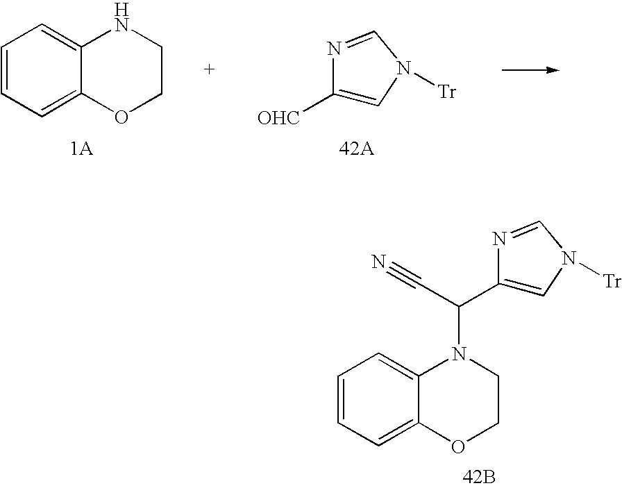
C1=CC=C2C(=C1)OCCN2.[OHC]C1=CN([Tr])C=N1.C1=CC=C2C(=C1)OCCN2C(C#N)C1=CN([Tr])C=N1.[42B]
